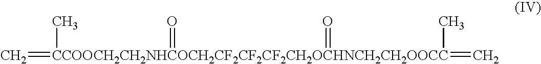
C=[CCOOCH2CH2NHCOCH2CF2CF2CF2CH2OCHNCH2CH2OOCC](C)(=O)(=C)(C)=O
